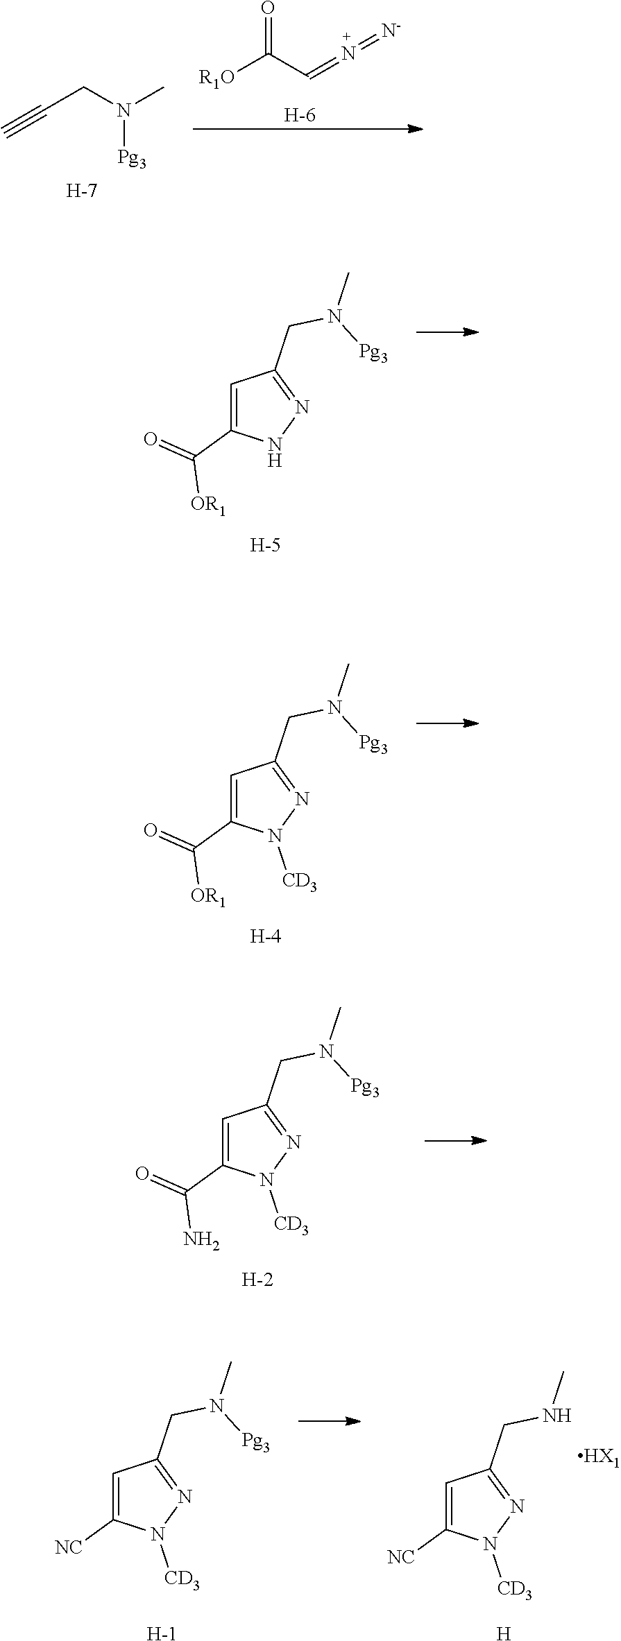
C1=C([NC])N([CD3])N=C1CN(C)[Pg3].[H].[H].C1=C([NC])N([CD3])N=C1CNC.[HX1].N([Pg3])(CC#C)C.[H].[R1O]C(C=N=[N-])=O.[H].C1=C(C(=O)[OR1])NN=C1CN(C)[Pg3].[H].C1=C(C(=O)[OR1])N([CD3])N=C1CN(C)[Pg3].[H].C1=C(C(=O)N)N([CD3])N=C1CN(C)[Pg3].[H]
